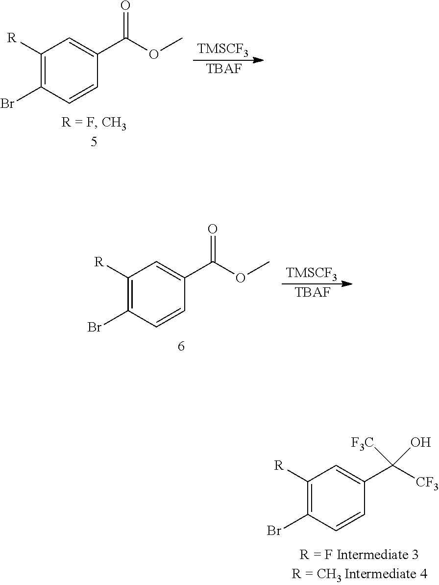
C1([R])=C(Br)C=CC(C([CF3])(O)[F3C])=C1.C1([R])=C(Br)C=CC(C(OC)=O)=C1.[TMSCF3].[TBAF].C1([R])=C(Br)C=CC(C(OC)=O)=C1.[TMSCF3].[TBAF]
